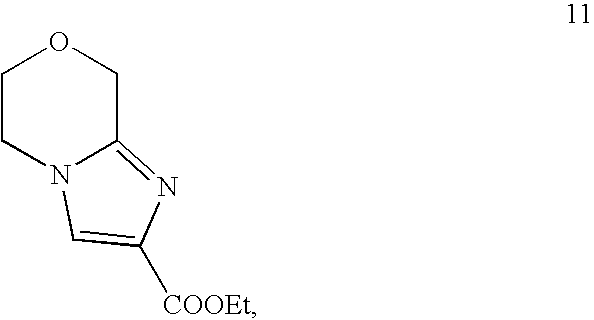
C1CN2C(=NC([COOEt])=C2)CO1
